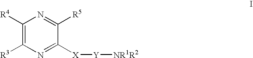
C1([R4])=C([R3])N=C([X][Y][NR1R2])C([R5])=N1
